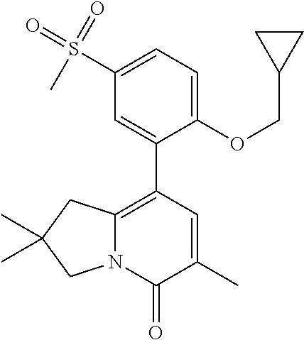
N12C(=C(C3=CC(S(=O)(=O)C)=CC=C3OCC3CC3)C=C(C)C1=O)CC(C)(C)C2
